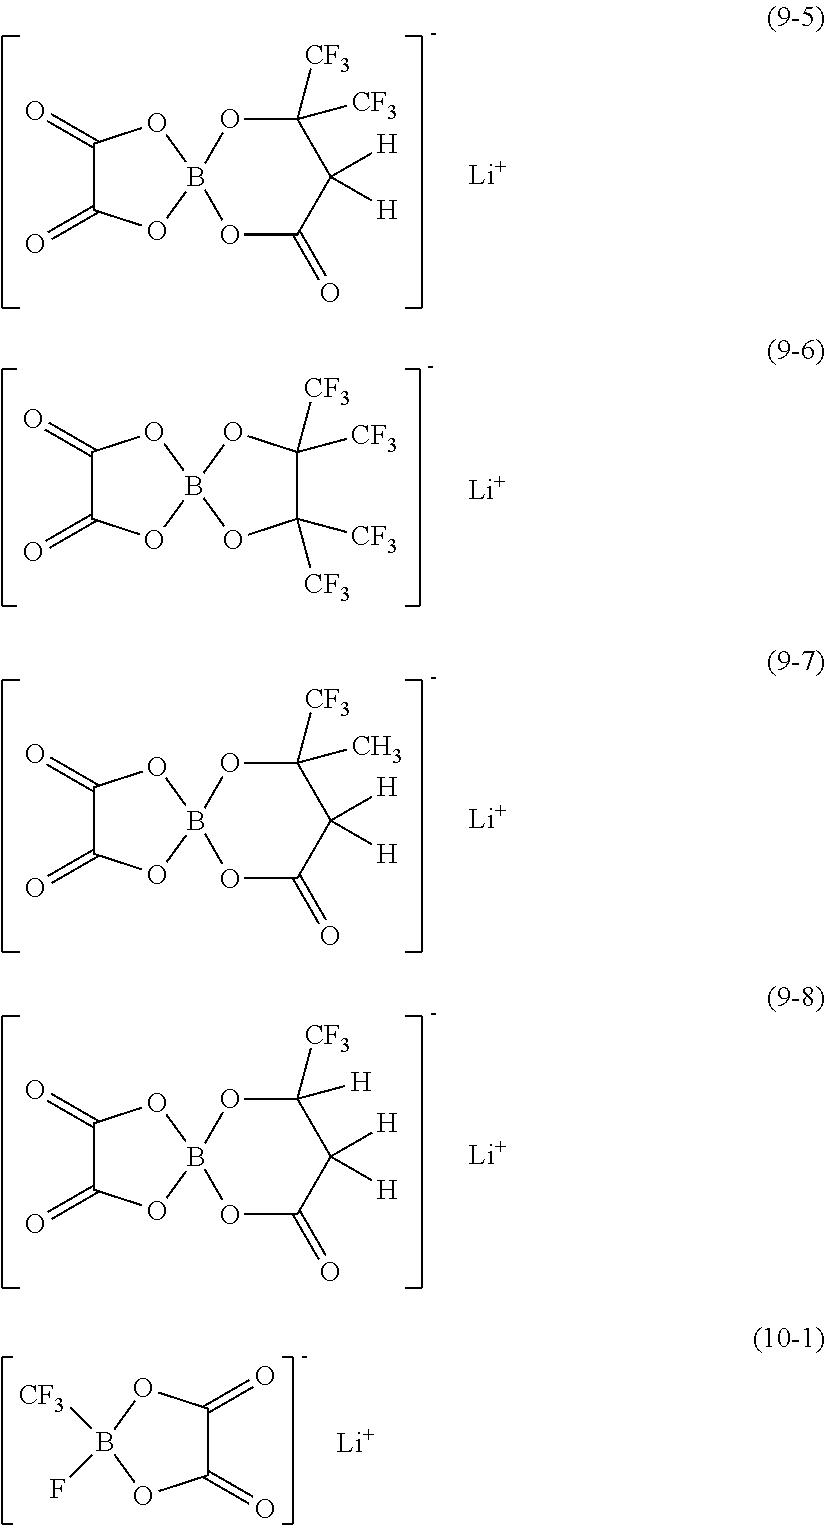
[Li].C1(=O)C(=O)OB2(O1)OC(=O)C([H])([H])C([CF3])([CF3])O2.[Li].C1(=O)C(=O)OB2(O1)OC(=O)C([H])([H])C([CF3])(C)O2.[Li].C1(=O)C(=O)OB2(O1)OC(=O)C([H])([H])C([CF3])([H])O2.[Li].C1(=O)OB2(OC1=O)OC([CF3])([CF3])C([CF3])([CF3])O2.[Li].FB1([CF3])OC(=O)C(=O)O1
